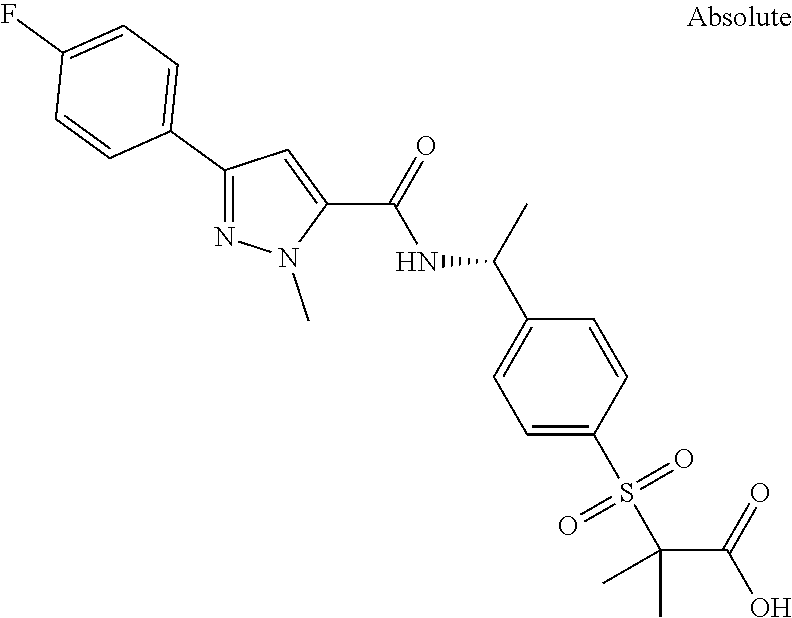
N1=C(C2=CC=C(F)C=C2)C=C(C(=O)NC(C2=CC=C(S(C(C(O)=O)(C)C)(=O)=O)C=C2)C)N1C
